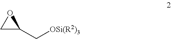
[OSi(R2)3]CC1OC1
